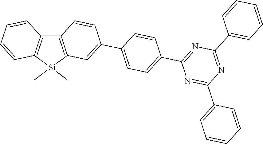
C12=C([Si](C)(C)C3=C1C=CC(C1=CC=C(C4=NC(C5=CC=CC=C5)=NC(C5=CC=CC=C5)=N4)C=C1)=C3)C=CC=C2
